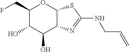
C1(CF)C(O)C(O)C2C(O1)SC(NCC=C)=N2
